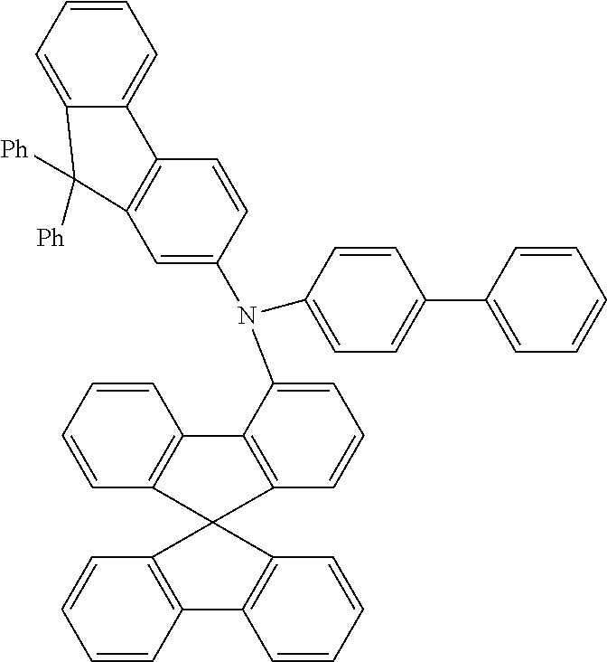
C1=C(N(C2=CC=C(C3=CC=CC=C3)C=C2)C2=CC3=C(C4=CC=CC=C4C3([Ph])[Ph])C=C2)C2=C(C=C1)C1(C3=C2C=CC=C3)C2=C(C=CC=C2)C2=C1C=CC=C2
